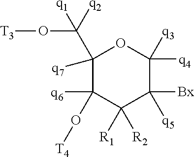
C1([q7])(C(O[T3])([q1])[q2])C(O[T4])([q6])C([R1])([R2])C([Bx])([q5])C([q4])([q3])O1
